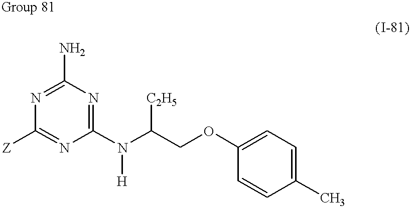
N1=C(N)N=C(N(C(COC2=CC=C(C)C=C2)[C2H5])[H])N=C1[Z]
